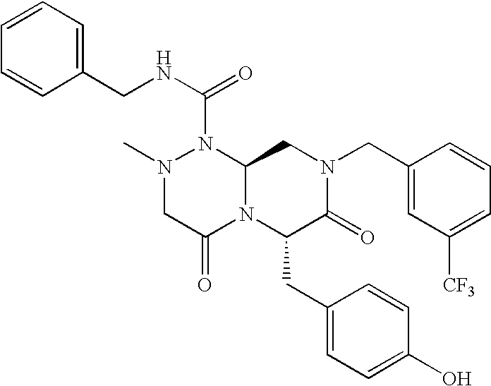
C1=CC=C(CNC(N2N(C)CC(=O)N3C2CN(CC2=CC([CF3])=CC=C2)C(=O)C3CC2=CC=C(O)C=C2)=O)C=C1
